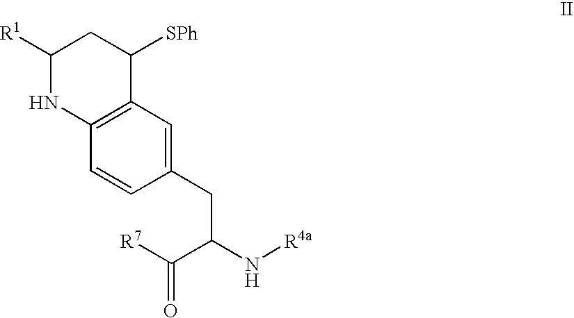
C1([R1])NC2=C(C([SPh])C1)C=C(CC(N[R4a])C([R7])=O)C=C2
